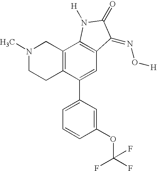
N1(C)CCC2=C(C1)C1=C(C=C2C2=CC=CC(OC(F)(F)F)=C2)C(=NO[H])C(=O)N1[H]
